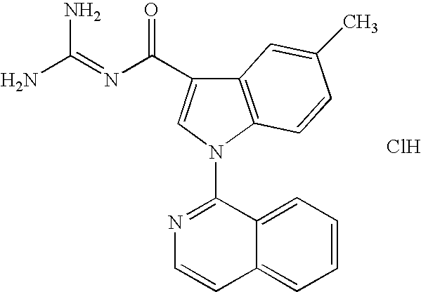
NC(=NC(=O)C1=CN(C2=NC=CC3=CC=CC=C23)C2=C1C=C(C)C=C2)N.Cl
